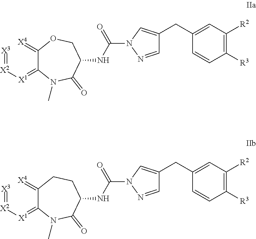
[X3]=[X2][X1]=C1C(=[X4])OCC(NC(=O)N2N=CC(CC3=CC([R2])=C([R3])C=C3)=C2)C(=O)N1C.[X3]=[X2][X1]=C1C(=[X4])CCC(NC(=O)N2N=CC(CC3=CC([R2])=C([R3])C=C3)=C2)C(=O)N1C
